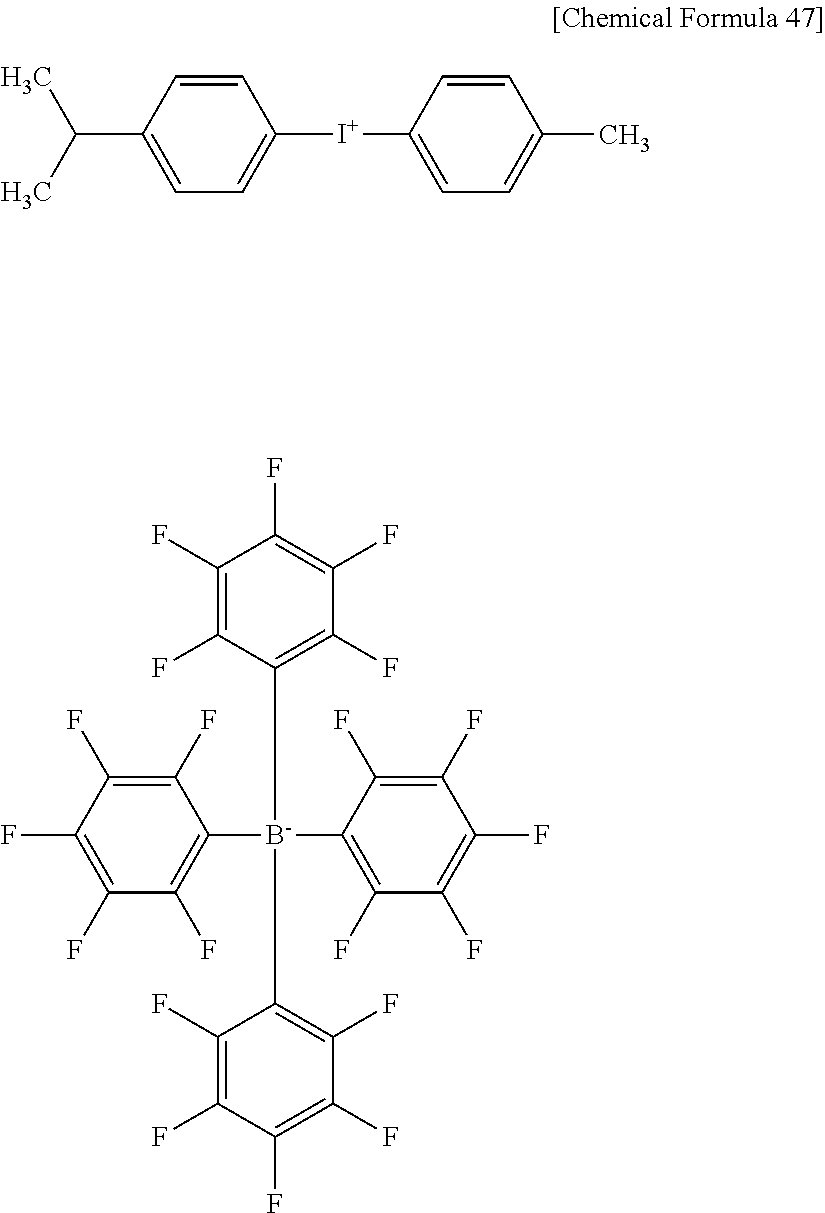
C1=CC(C(C)C)=CC=C1[I+]C1=CC=C(C)C=C1.C1(F)=C(F)C(F)=C(F)C(F)=C1[B-](C1=C(F)C(F)=C(F)C(F)=C1F)(C1=C(F)C(F)=C(F)C(F)=C1F)C1=C(F)C(F)=C(F)C(F)=C1F
